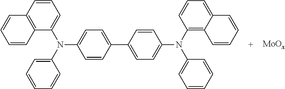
C1(C2=CC=C(N(C3=CC=CC=C3)C3=CC=CC4=C3C=CC=C4)C=C2)=CC=C(N(C2=C3C(=CC=C2)C=CC=C3)C2=CC=CC=C2)C=C1
